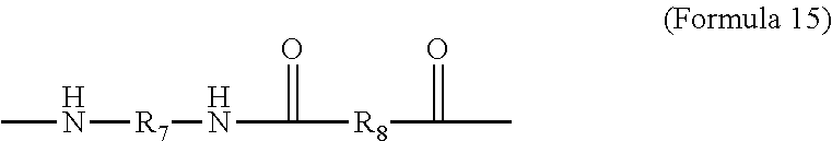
CN[R7]NC(=O)[R8]C(=O)C
